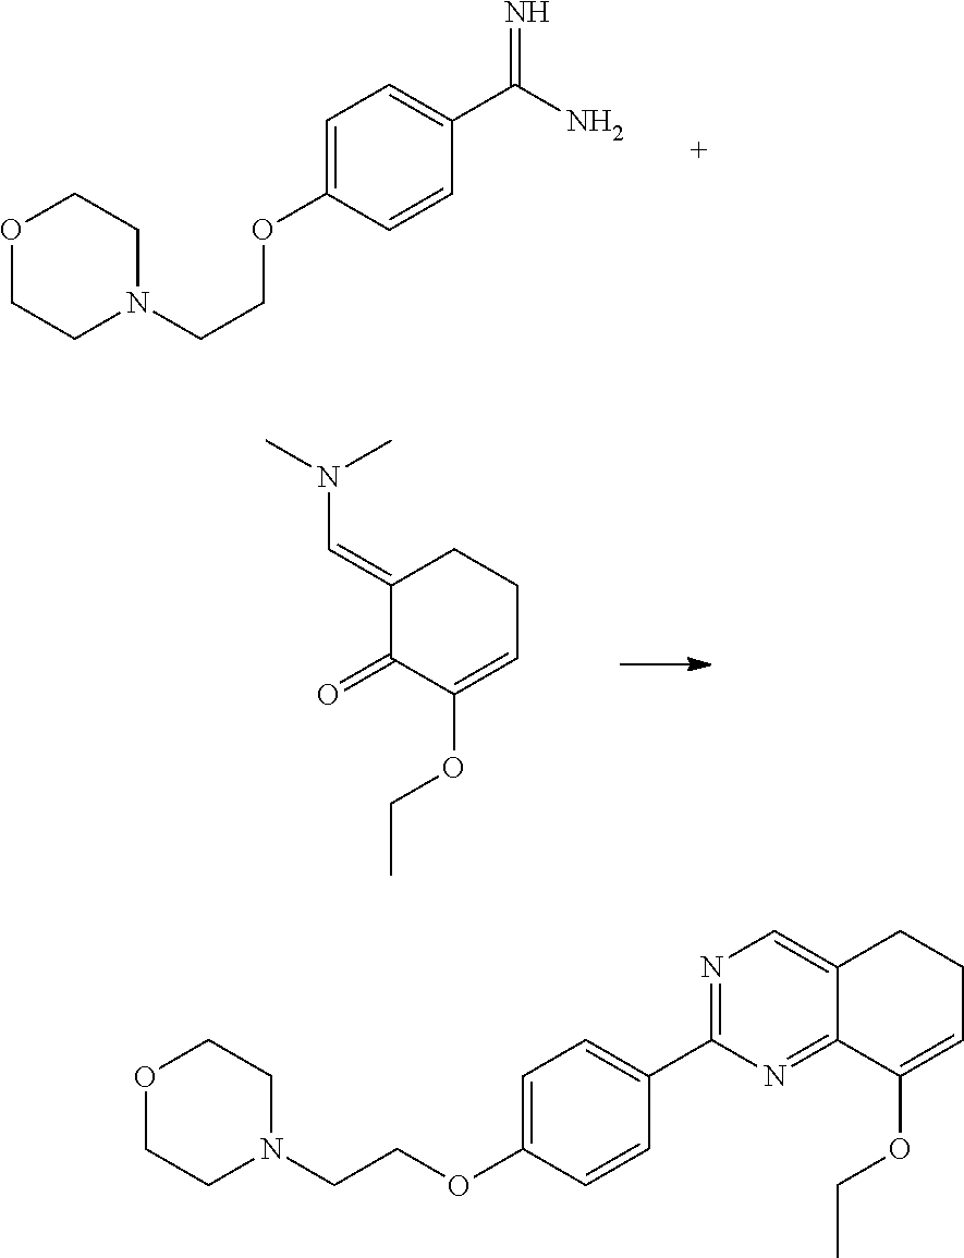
O1CCN(CCOC2=CC=C(C(N)=N)C=C2)CC1.C1(=CN(C)C)C(=O)C(OCC)=CCC1.C1=C(OCCN2CCOCC2)C=CC(C2=NC=C3C(=N2)C(OCC)=CCC3)=C1
